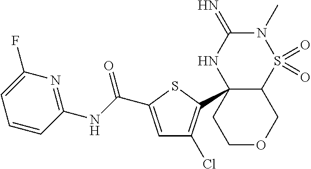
C12C(C3=C(Cl)C=C(C(NC4=NC(F)=CC=C4)=O)S3)(NC(=N)N(C)S1(=O)=O)CCOC2
